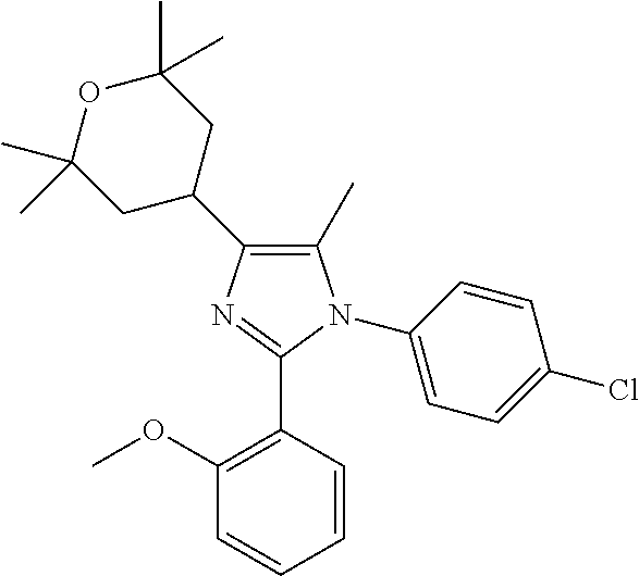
C1(C)=C(C2CC(C)(C)OC(C)(C)C2)N=C(C2=C(OC)C=CC=C2)N1C1=CC=C(Cl)C=C1
